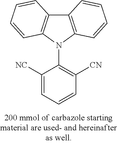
C12=C(N(C3=C([CN])C=CC=C3[NC])C3=C1C=CC=C3)C=CC=C2
